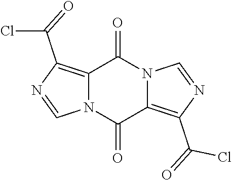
C12=C(C(=O)Cl)N=CN1C(=O)C1=C(C(Cl)=O)N=CN1C2=O
